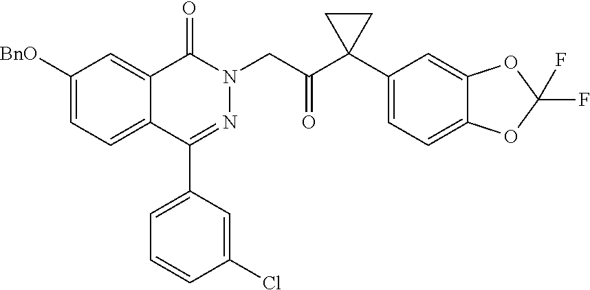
C1([BnO])=CC=C2C(=C1)C(=O)N(CC(=O)C1(C3=CC=C4C(=C3)OC(F)(F)O4)CC1)N=C2C1=CC=CC(Cl)=C1
